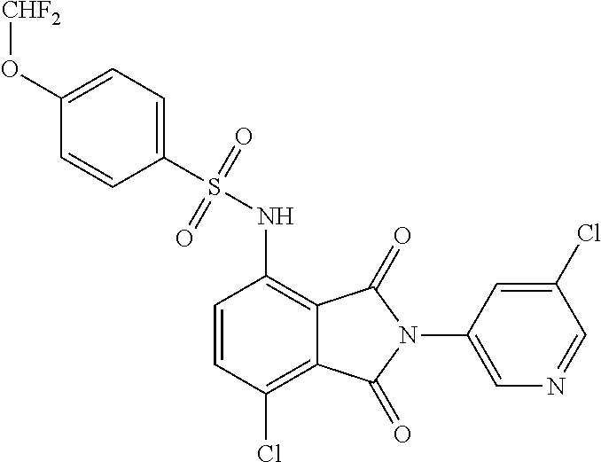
C1=CC(Cl)=C2C(=C1NS(C1=CC=C(O[CHF2])C=C1)(=O)=O)C(=O)N(C1=CN=CC(Cl)=C1)C2=O
